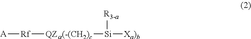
[A][Rf][QZa(-(CH2)c][Si]([Xa)b])[R3-a]
